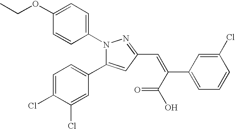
C(C(C1=CC=CC(Cl)=C1)=CC1=NN(C2=CC=C(OCC)C=C2)C(C2=CC=C(Cl)C(Cl)=C2)=C1)(O)=O
